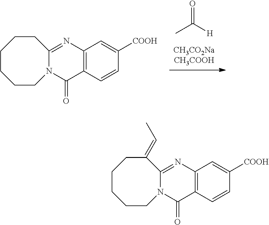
CC([H])=O.C12=C(C=CC([COOH])=C1)C(=O)N1C(=N2)CCCCCC1.C12=C(C=CC([COOH])=C1)C(=O)N1C(=N2)C(=CC)CCCCC1
